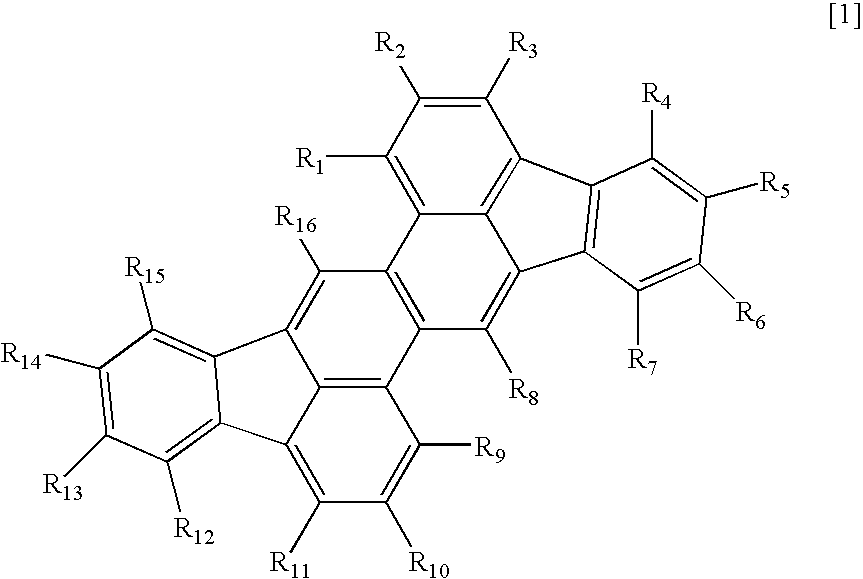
C12=C([R1])C([R2])=C([R3])C3=C1C(=C([R8])C1=C2C([R16])=C2C4=C1C([R9])=C([R10])C([R11])=C4C1=C([R12])C([R13])=C([R14])C([R15])=C21)C1=C3C([R4])=C([R5])C([R6])=C1[R7]
